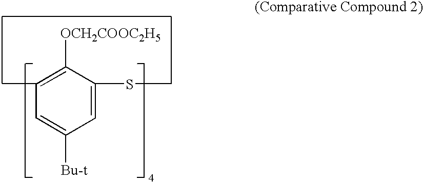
C1=C(SC)C([OCH2COOC2H5])=C(C)C=C1[Bu-t]
